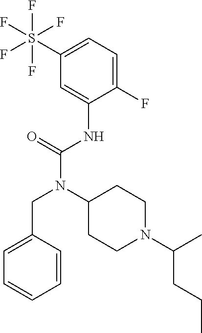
C1=C(CN(C(NC2=CC(S(F)(F)(F)(F)F)=CC=C2F)=O)C2CCN(C(C)CCC)CC2)C=CC=C1
